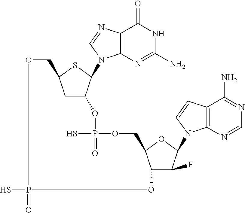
SP=O.C12=C(N=C(N)NC1=O)N(C1C(OP(S)(=O)OCC3C(O)C(F)C(N4C5=C(C(N)=NC=N5)C=C4)O3)CC(CO)S1)C=N2
